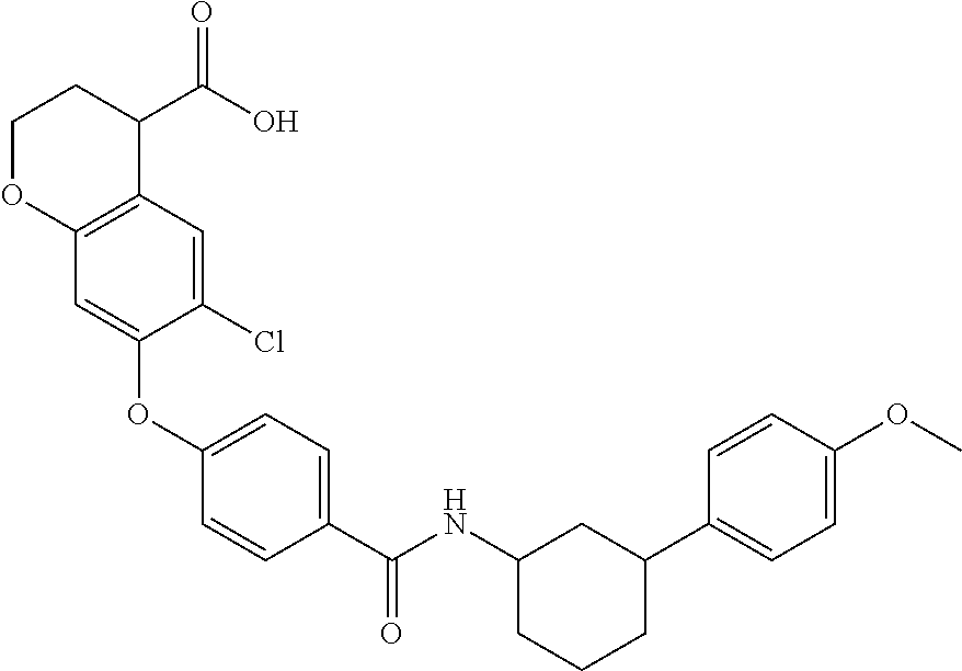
C12=C(C=C(Cl)C(OC3=CC=C(C(NC4CCCC(C5=CC=C(OC)C=C5)C4)=O)C=C3)=C1)C(C(O)=O)CCO2
